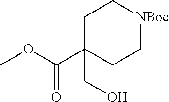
C1C(C(OC)=O)(CO)CC[NBoc]C1
